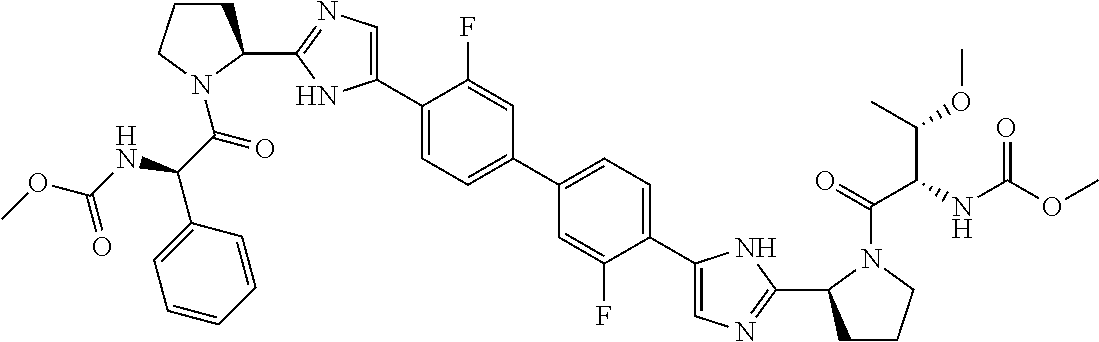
C1(C2CCCN2C(=O)C(NC(OC)=O)C2=CC=CC=C2)=NC=C(C2=CC=C(C3=CC=C(C4=CN=C(C5CCCN5C(C(C(OC)C)NC(OC)=O)=O)N4)C(F)=C3)C=C2F)N1
